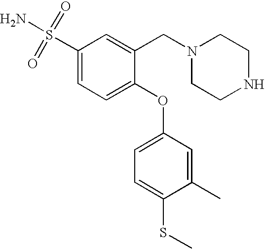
C1(S(=O)(=O)N)=CC=C(OC2=CC=C(SC)C(C)=C2)C(CN2CCNCC2)=C1
